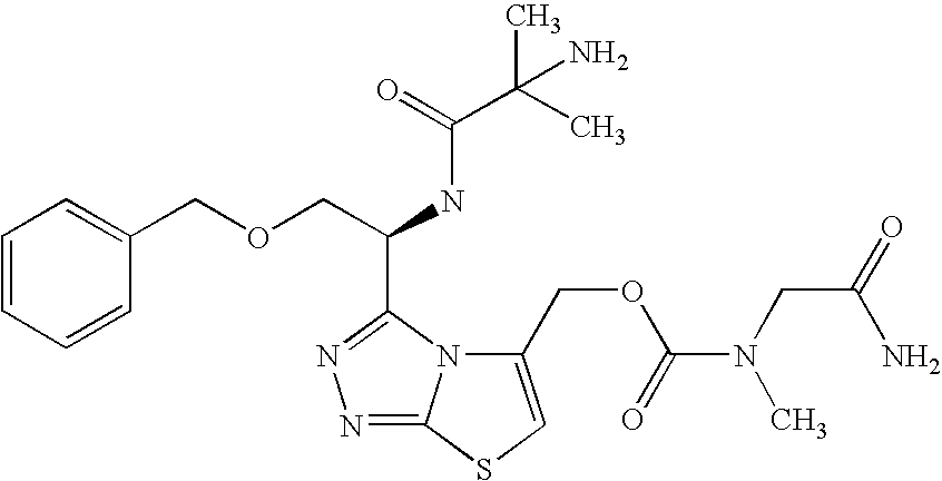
C1=CC=CC(COCC(NC(C(C)(C)N)=O)C2=NN=C3N2C(COC(=O)N(C)CC(N)=O)=CS3)=C1
